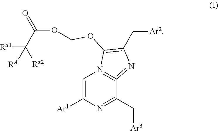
C1=C([Ar1])N=C(C[Ar3])C2=N1C(OCOC(=O)C([Rx1])([Rx2])[RA])=C(C[Ar2])N=2
